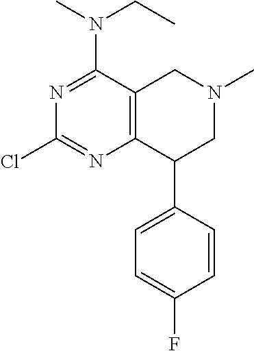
C1=CC(C2C3=C(CN(C)C2)C(N(CC)C)=NC(Cl)=N3)=CC=C1F
